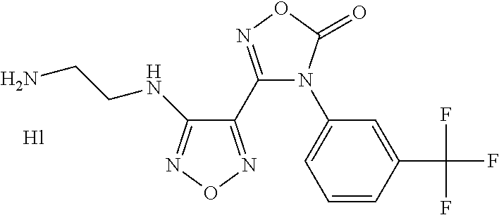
C1(C(F)(F)F)=CC(N2C(C3=NON=C3NCCN)=NOC2=O)=CC=C1
